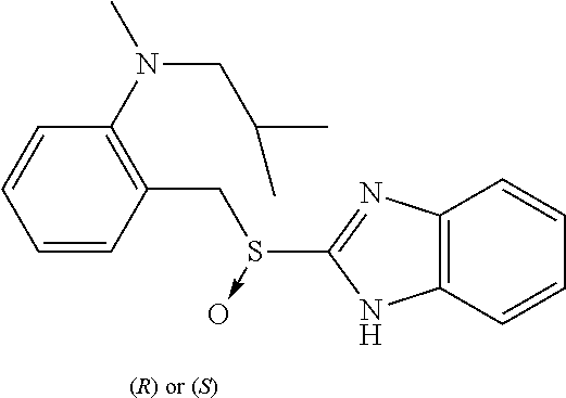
[(R) or (S)].C1=CC(CS(C2=NC3=C(N2)C=CC=C3)->O)=C(N(C)CC(C)C)C=C1
